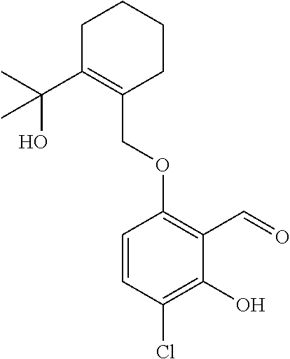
C1C(C(C)(O)C)=C(COC2=C(C=O)C(O)=C(Cl)C=C2)CCC1
